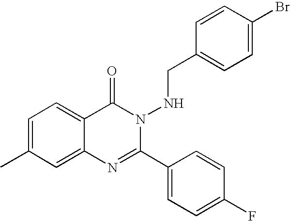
C1=C(C)C=C2C(=C1)C(=O)N(NCC1=CC=C(Br)C=C1)C(C1=CC=C(F)C=C1)=N2
